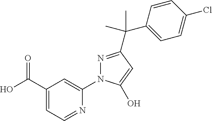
C1(C(O)=O)=CC=NC(N2N=C(C(C3=CC=C(Cl)C=C3)(C)C)C=C2O)=C1
